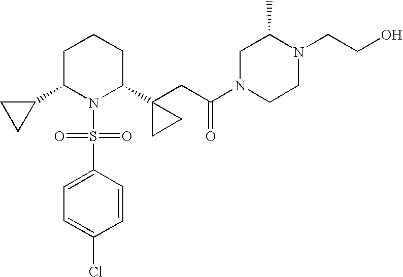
C1C(C2CC2)N(S(=O)(=O)C2=CC=C(Cl)C=C2)C(C2(CC(=O)N3CCN(CCO)C(C)C3)CC2)CC1
